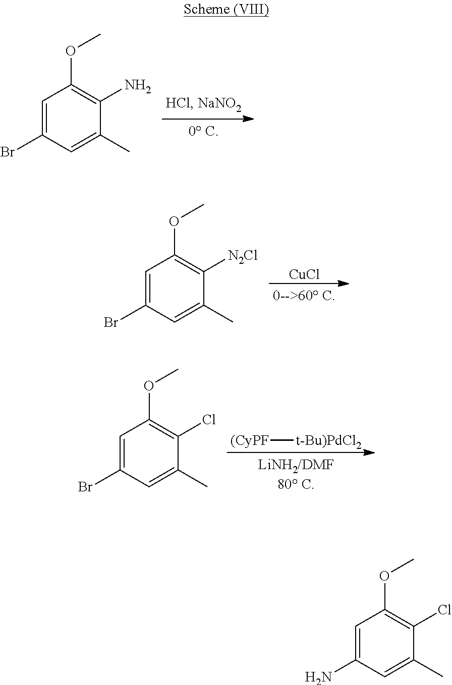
C1=C(Br)C=C(C)C(N)=C1OC.[CuCl].C1=C(Br)C=C(C)C([N2Cl])=C1OC.[(CyPF][t-Bu)PdCl2].C1=C(Br)C=C(C)C(Cl)=C1OC.C1=C(N)C=C(C)C(Cl)=C1OC
